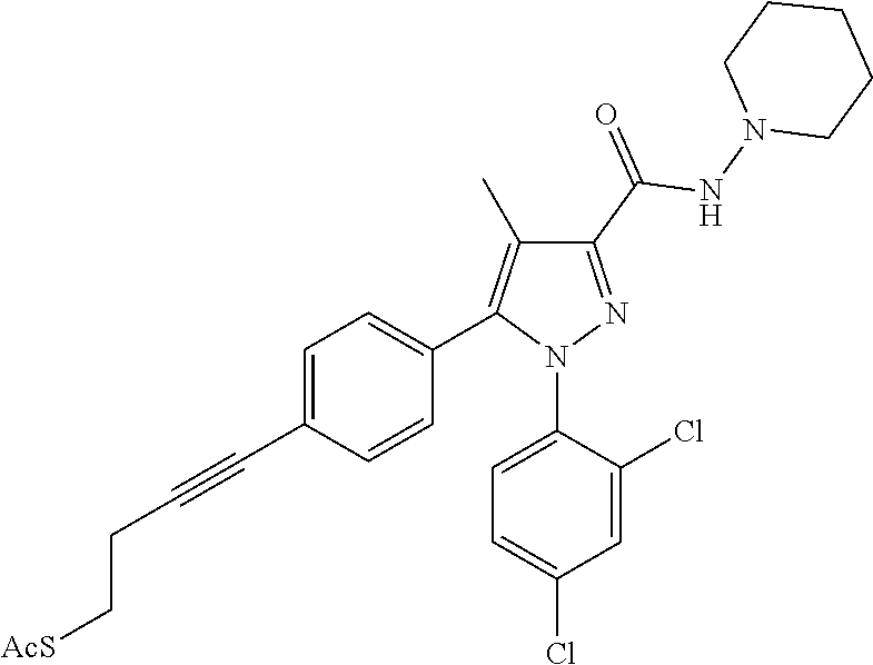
C1=C(C#CCC[AcS])C=CC(C2=C(C)C(C(=O)NN3CCCCC3)=NN2C2=CC=C(Cl)C=C2Cl)=C1
